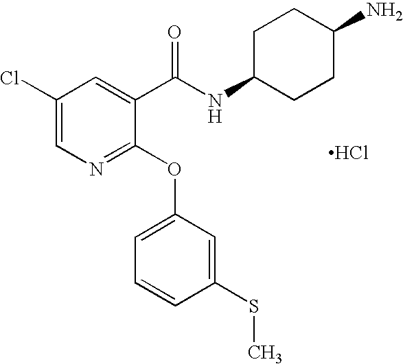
C1=C(Cl)C=C(C(NC2CCC(N)CC2)=O)C(OC2=CC=CC(SC)=C2)=N1.Cl
